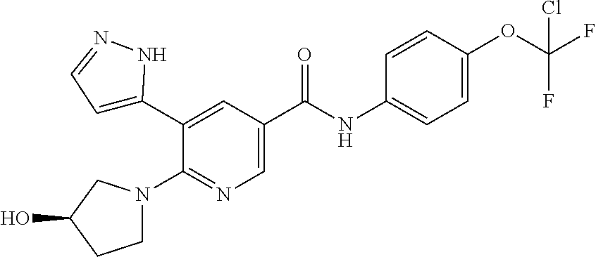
C1(O)CCN(C2=NC=C(C(NC3=CC=C(OC(F)(Cl)F)C=C3)=O)C=C2C2=CC=NN2)C1
